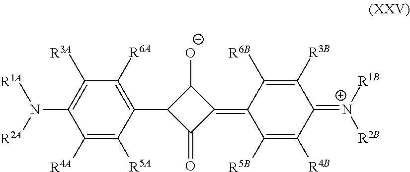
C1([R4A])=C([R5A])C(C2C(=O)C(=C3C([R5B])=C([R4B])C(=[N+]([R2B])[R1B])C([R3B])=C3[R6B])C2[O-])=C([R6A])C([R3A])=C1N([R2A])[R1A]
